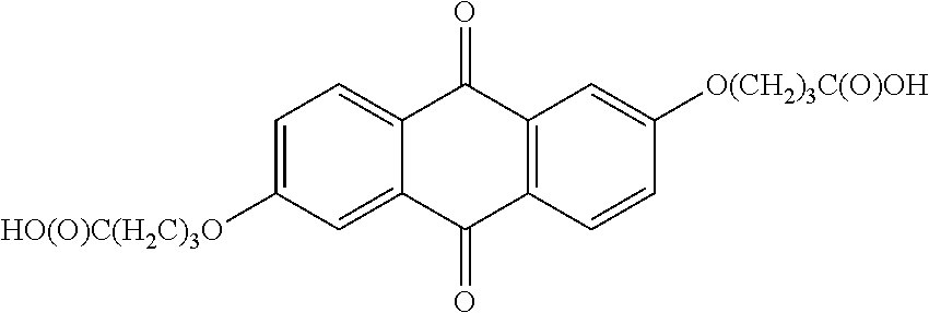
C1=C2C(=CC=C1[HO(O)C(H2C)3O])C(=O)C1=C(C2=O)C=CC([O(CH2)3C(O)OH])=C1
